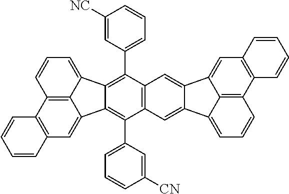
C12=C3C(=CC=C1)C1=C(C4=CC=CC([NC])=C4)C4=C(C(C5=CC=CC([CN])=C5)=C1C3=CC1=C2C=CC=C1)C=C1C(=C4)C2=CC3=C(C4=C2C1=CC=C4)C=CC=C3
